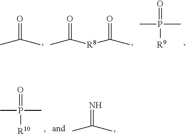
O=C(C)C.O=C([R8]C(C)=O)C.CP(C)(=O)[R9].CP(C)(=O)[R10].N=C(C)C
